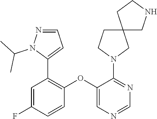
C1=C(F)C=CC(OC2=CN=CN=C2N2CC3(CC2)CNCC3)=C1C1=CC=NN1C(C)C
